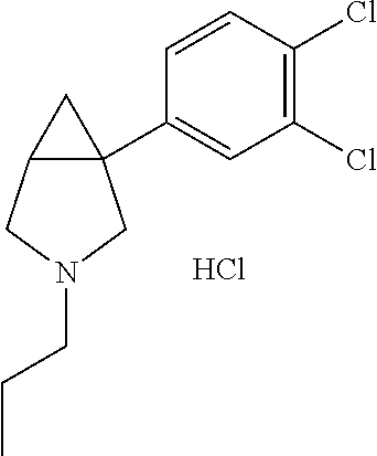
C12C(C3=CC(Cl)=C(Cl)C=C3)(C1)CN(CCC)C2.Cl
